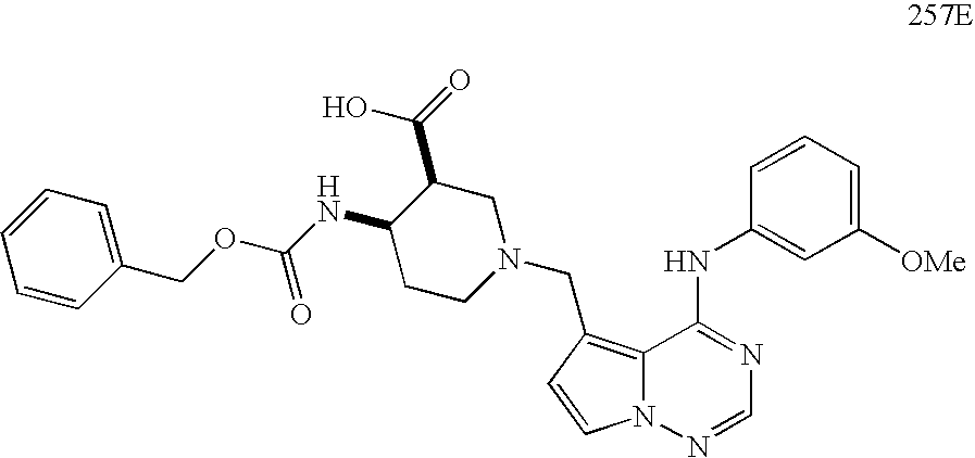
C1=CC(COC(NC2CCN(CC3=C4N(N=CN=C4NC4=CC([OMe])=CC=C4)C=C3)CC2C(=O)O)=O)=CC=C1
